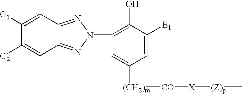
C12=NN(C3=C(O)C([E1])=CC([(CH2)m][CO][X][(Z)p]C)=C3)N=C1C=C([G1])C([G2])=C2
